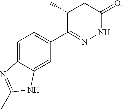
C12=CC=C(C3=NNC(=O)CC3C)C=C1NC(C)=N2
